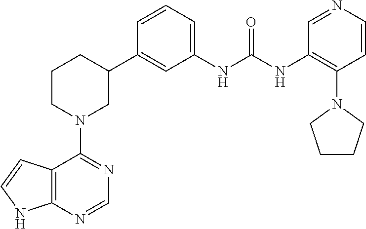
C12=C(NC=C1)N=CN=C2N1CC(C2=CC(NC(NC3=C(N4CCCC4)C=CN=C3)=O)=CC=C2)CCC1
